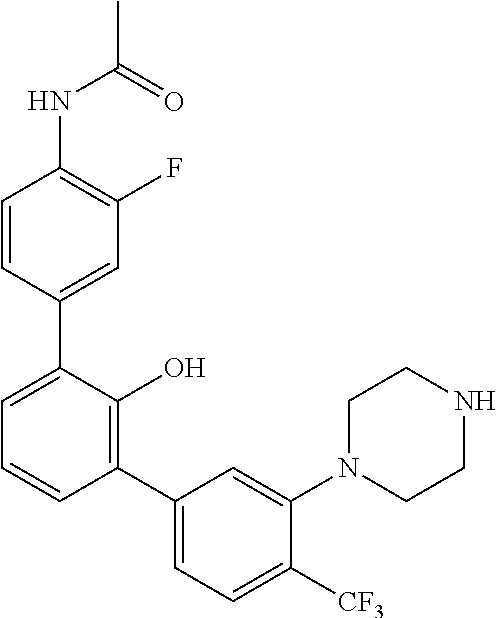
C1=C(C2=CC(F)=C(NC(=O)C)C=C2)C(O)=C(C2=CC=C([CF3])C(N3CCNCC3)=C2)C=C1
